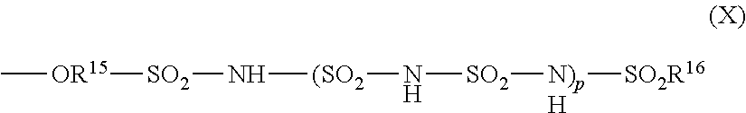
C[OR15][SO2]N[(SO2]N[SO2][N)pH][SO2R16]
